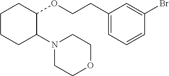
C1CCC(N2CCOCC2)C(OCCC2=CC=CC(Br)=C2)C1
